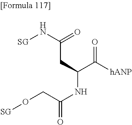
[SG]NC(CC(C([hANP])=O)NC(=O)CO[SG])=O
